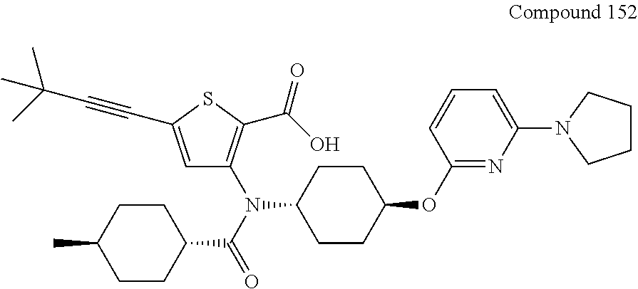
C1=C(C#CC(C)(C)C)SC(C(O)=O)=C1N(C(=O)C1CCC(C)CC1)C1CCC(OC2=NC(N3CCCC3)=CC=C2)CC1
